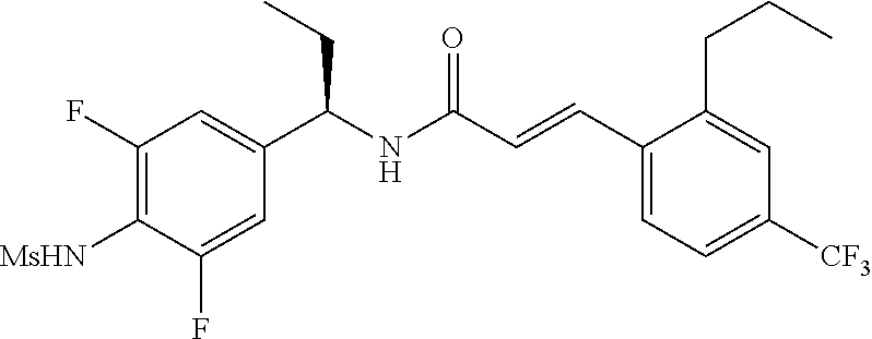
C1(F)=C([MsHN])C(F)=CC(C(NC(C=CC2=CC=C([CF3])C=C2CCC)=O)CC)=C1
